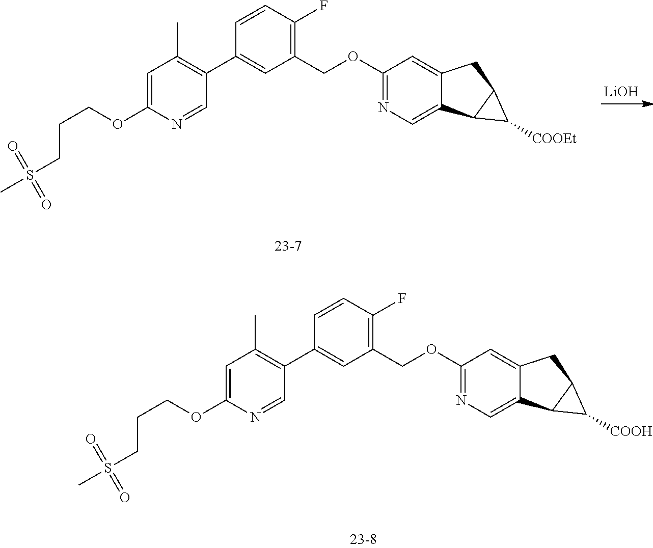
C1=C(OCCCS(=O)(=O)C)N=CC(C2=CC(COC3=NC=C4C(=C3)CC3C4C3[COOEt])=C(F)C=C2)=C1C.[LiOH].C1=C(OCCCS(=O)(=O)C)N=CC(C2=CC(COC3=NC=C4C(=C3)CC3C4C3[COOH])=C(F)C=C2)=C1C
